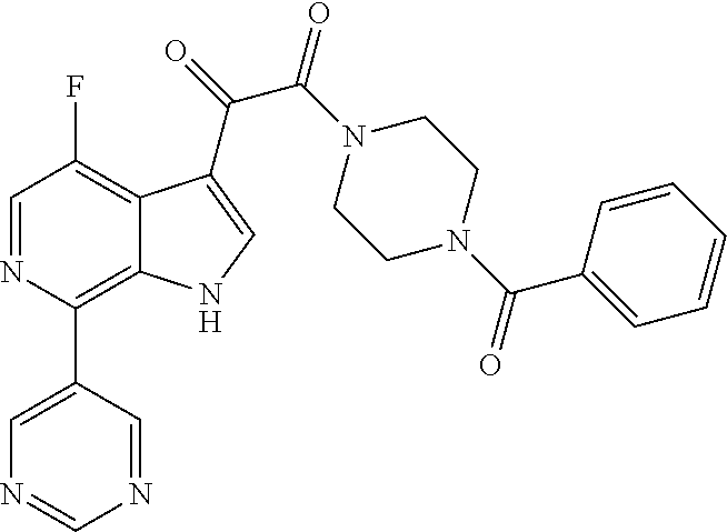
C1(C2=C3C(=C(F)C=N2)C(C(=O)C(N2CCN(C(C4=CC=CC=C4)=O)CC2)=O)=CN3)=CN=CN=C1
